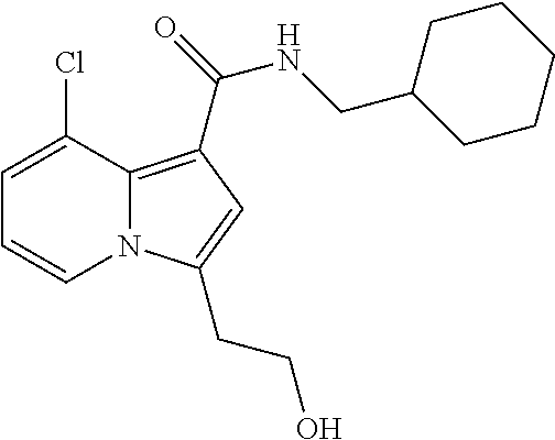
C1=C(Cl)C2=C(C(=O)NCC3CCCCC3)C=C(CCO)N2C=C1
